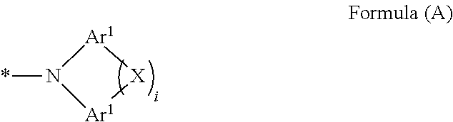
*N1[Ar1][X][Ar1]1
